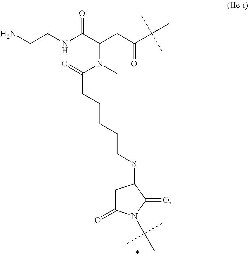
NCCNC(C(CC(C(C)(C)C)=O)N(C(CCCCCSC1CC(=O)N(C(C)(C)C)C1=O)=O)C)=O
